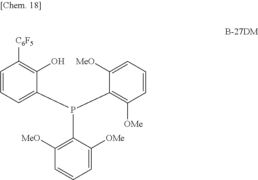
C1=CC=C(P(C2=C([OMe])C=CC=C2[MeO])C2=C([MeO])C=CC=C2[OMe])C(O)=C1[C6F5]
